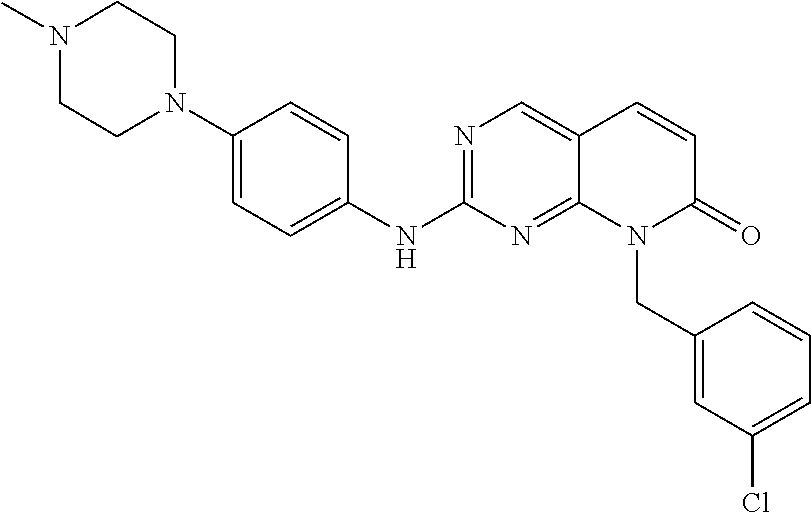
N1=C(NC2=CC=C(N3CCN(C)CC3)C=C2)N=C2C(=C1)C=CC(=O)N2CC1=CC(Cl)=CC=C1
